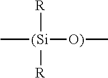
C[(Si]([O)]C)([R])[R]
